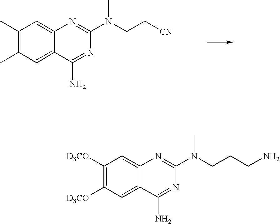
C1(C)=C(C)C=C2C(=C1)N=C(N(CC[CN])C)N=C2N.C1([D3CO])=C([D3CO])C=C2C(=C1)N=C(N(CCCN)C)N=C2N
